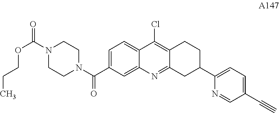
C1=C(C(N2CCN(C(=O)OCCC)CC2)=O)C=C2C(=C1)C(Cl)=C1C(=N2)CC(C2=CC=C(C#C)C=N2)CC1
